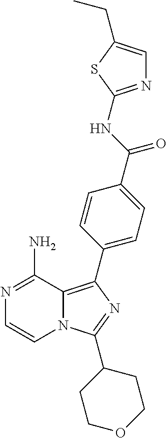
N1=C(N)C2=C(C3=CC=C(C(NC4=NC=C(CC)S4)=O)C=C3)N=C(C3CCOCC3)N2C=C1
